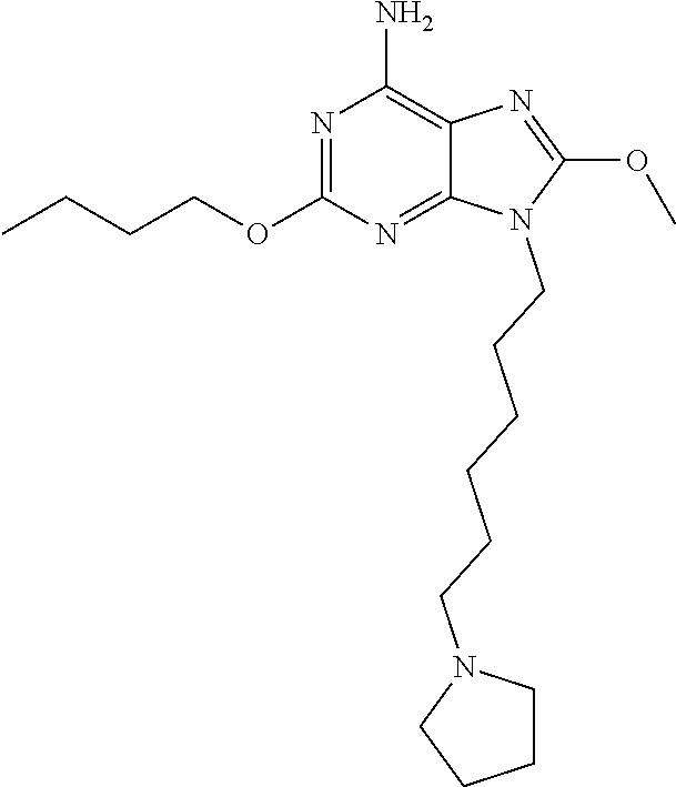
N1=C(OCCCC)N=C2C(=C1N)N=C(OC)N2CCCCCCN1CCCC1
